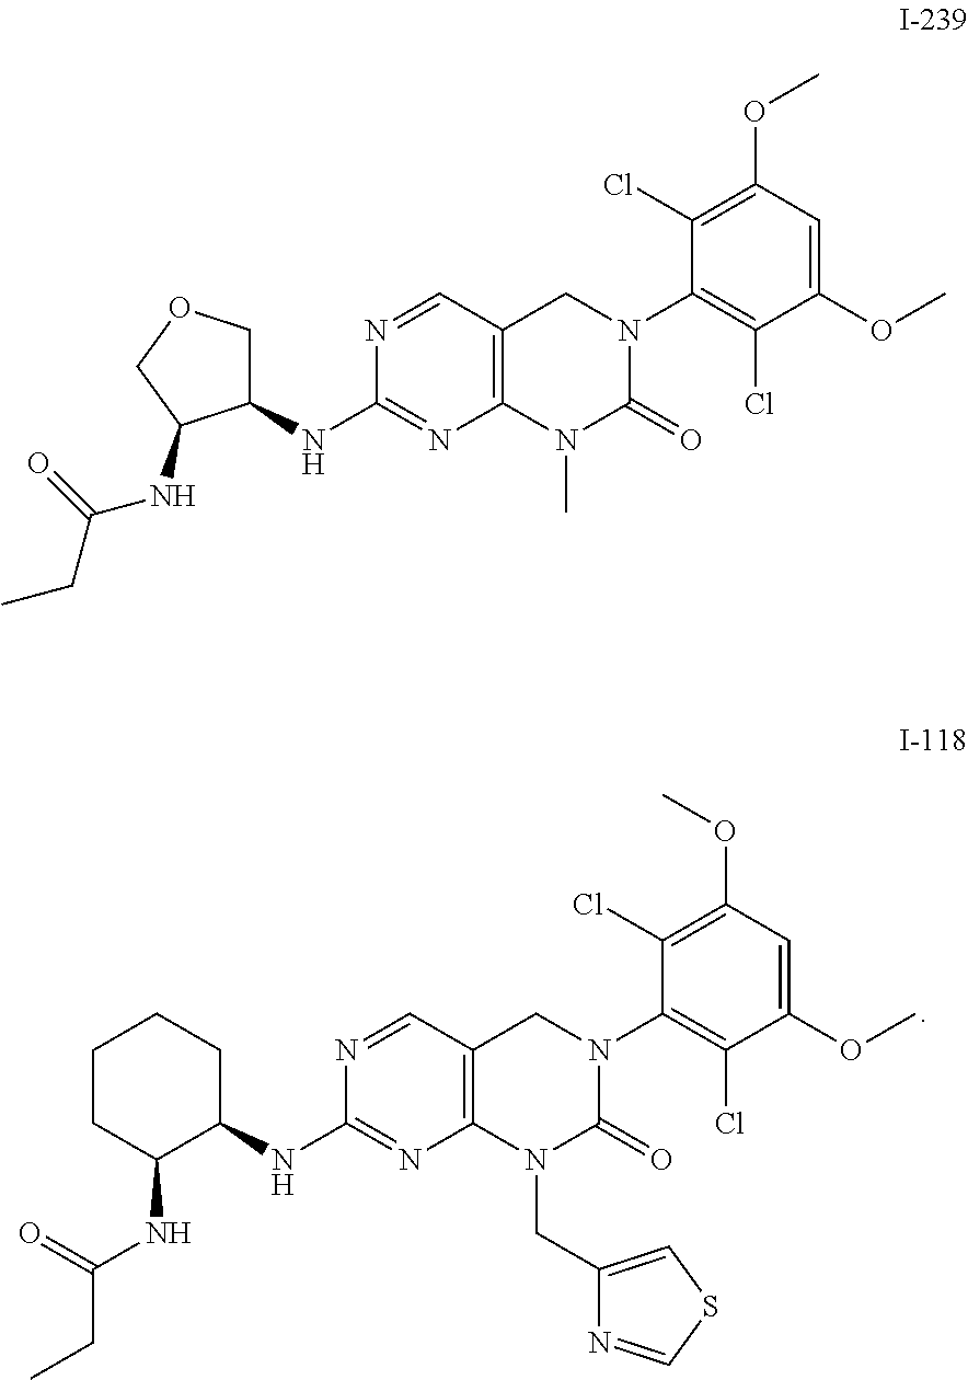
N1=CC2=C(N=C1NC1CCCCC1NC(CC)=O)N(CC1=CSC=N1)C(=O)N(C1=C(Cl)C(OC)=CC(OC)=C1Cl)C2.N1=CC2=C(N=C1NC1COCC1NC(CC)=O)N(C)C(=O)N(C1=C(Cl)C(OC)=CC(OC)=C1Cl)C2
